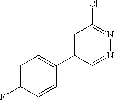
C1=C(C2=CC=C(F)C=C2)C=NN=C1Cl
